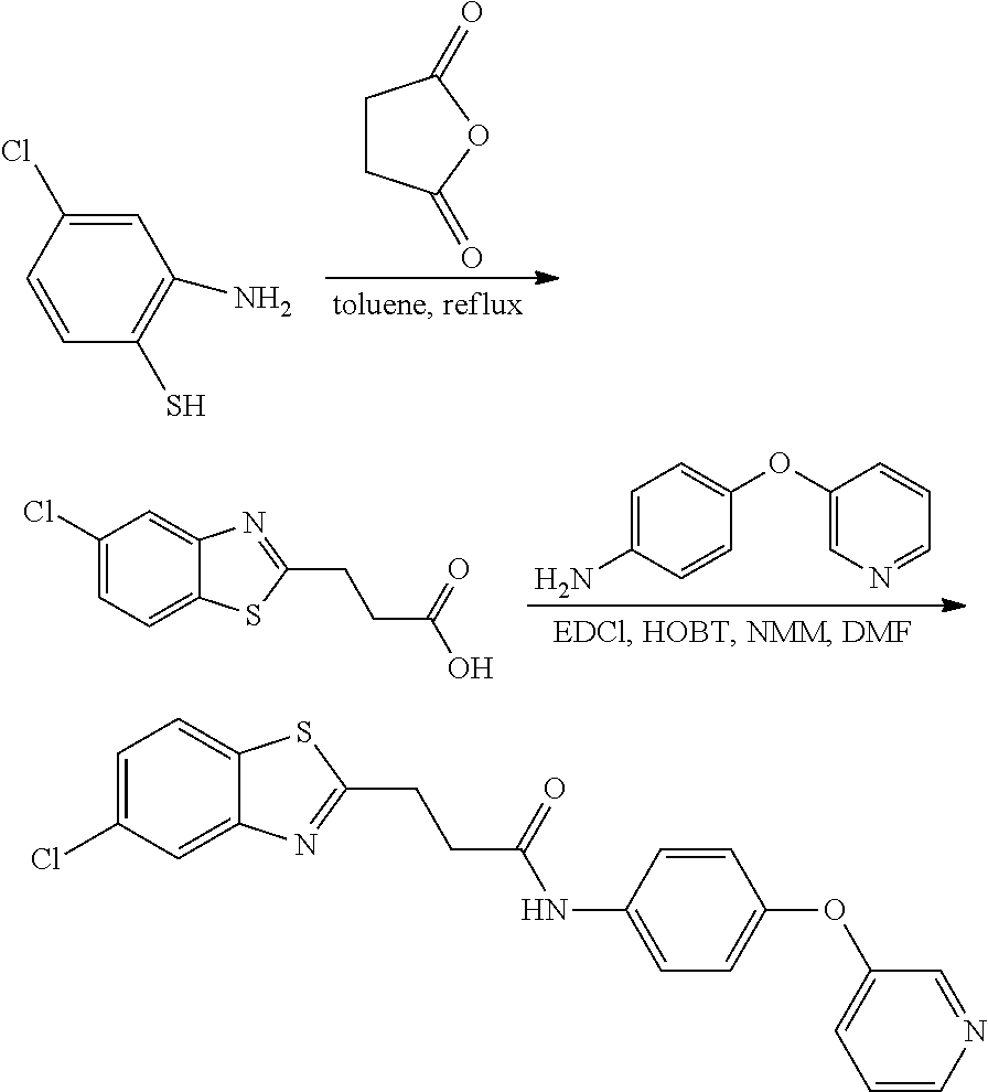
C1CC(=O)OC1=O.C1(N)=C(S)C=CC(Cl)=C1.C1(Cl)=CC=C2C(=C1)N=C(CCC(=O)O)S2.C1=C(N)C=CC(OC2=CN=CC=C2)=C1.C1=C(Cl)C=C2C(=C1)SC(CCC(=O)NC1=CC=C(OC3=CC=CN=C3)C=C1)=N2
